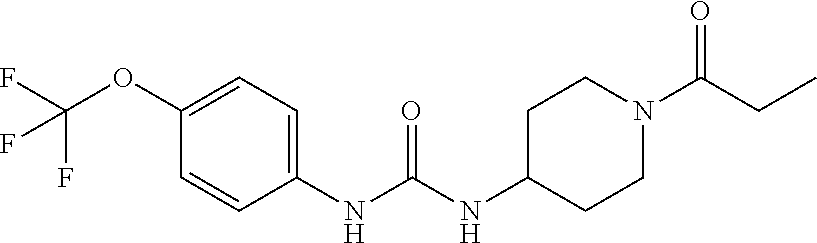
C1(OC(F)(F)F)=CC=C(NC(NC2CCN(C(CC)=O)CC2)=O)C=C1
